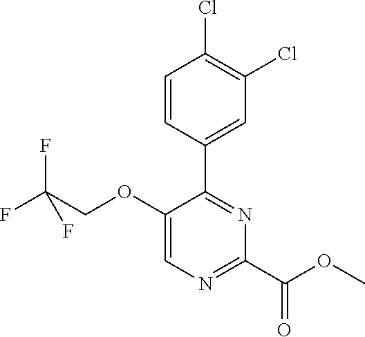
C1(OCC(F)(F)F)=CN=C(C(OC)=O)N=C1C1=CC(Cl)=C(Cl)C=C1
